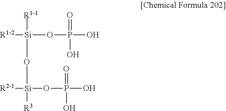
[R1-2][Si](O[Si]([R2-1])([R3])OP(O)(=O)O)(OP(=O)(O)O)[R1-1]
